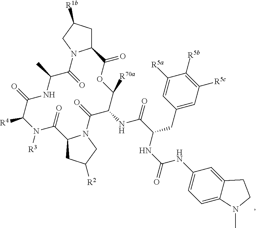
[R3]N1C([R4])C(=O)NC(C)C(=O)N2C(CC([R1b])C2)C(=O)OC([R70a])C(NC(C(NC(=O)NC2=CC=C3C(=C2)CCN3C)CC2=CC([R5c])=C([R5b])C([R5a])=C2)=O)C(=O)N2C(CC([R2])C2)C1=O
